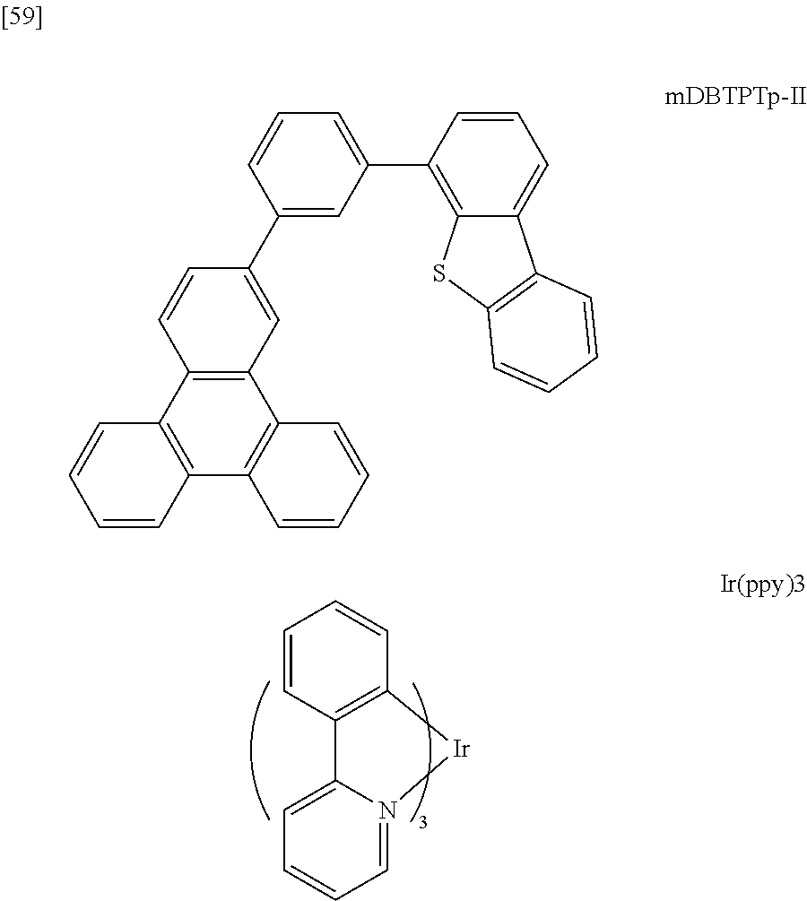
C1=CC2=C(C=C1)[Ir]N1=CC=CC=C21.C12=C(C3=C(C4=C1C=CC(C1=CC(C5=C6C(=CC=C5)C5=C(S6)C=CC=C5)=CC=C1)=C4)C=CC=C3)C=CC=C2
